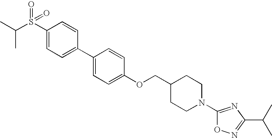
C1(S(=O)(=O)C(C)C)=CC=C(C2=CC=C(OCC3CCN(C4=NC(C(C)C)=NO4)CC3)C=C2)C=C1
